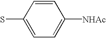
C1=CC(S)=CC=C1[NHAc]
